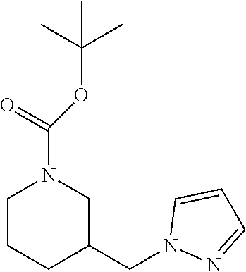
C1CCC(CN2N=CC=C2)CN1C(=O)OC(C)(C)C
